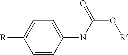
C1=C([R])C=CC(NC(O[R])=O)=C1
